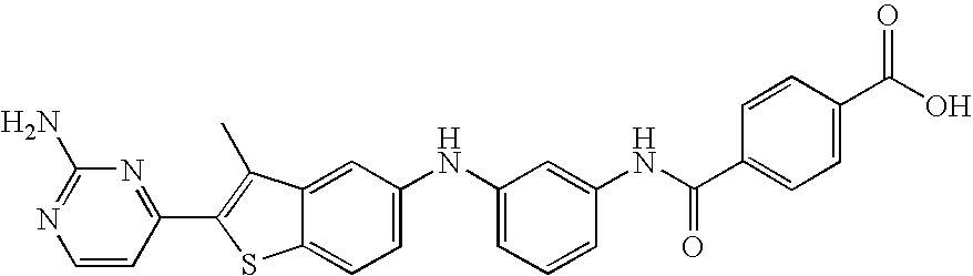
C1=CC(C2=C(C)C3=CC(NC4=CC=CC(NC(C5=CC=C(C(O)=O)C=C5)=O)=C4)=CC=C3S2)=NC(N)=N1
